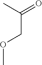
CC(=O)COC
